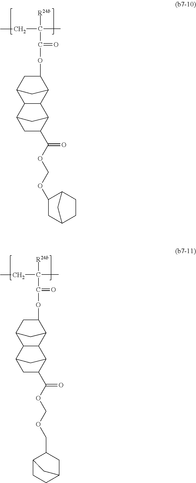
C1C(C(OCOC2CC3CCC2C3)=O)C2CC1C1C2C2C(OC(=O)C(C)(CC)[R24b])CC1C2.C1C(C(OCOCC2CC3CCC2C3)=O)C2CC1C1C2C2C(OC(=O)C(C)(CC)[R24b])CC1C2
